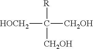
[R]C([CH2OH])([CH2OH])[HOCH2]
